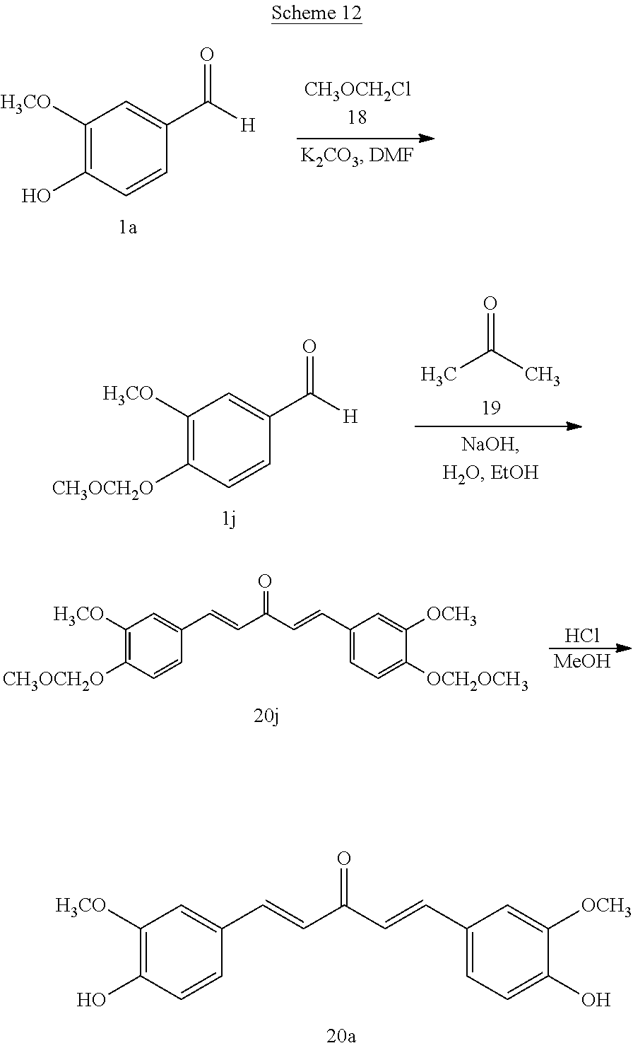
C1([H3CO])=C(O)C=CC(C=CC(C=CC2=CC=C(O)C([OCH3])=C2)=O)=C1.C1([H3CO])=C(O)C=CC(C([H])=O)=C1.C1([H3CO])=C([CH3OCH2O])C=CC(C([H])=O)=C1.O=C(C)C.C1([H3CO])=C([CH3OCH2O])C=CC(C=CC(C=CC2=CC=C([OCH2OCH3])C([OCH3])=C2)=O)=C1.Cl.[MeOH]
